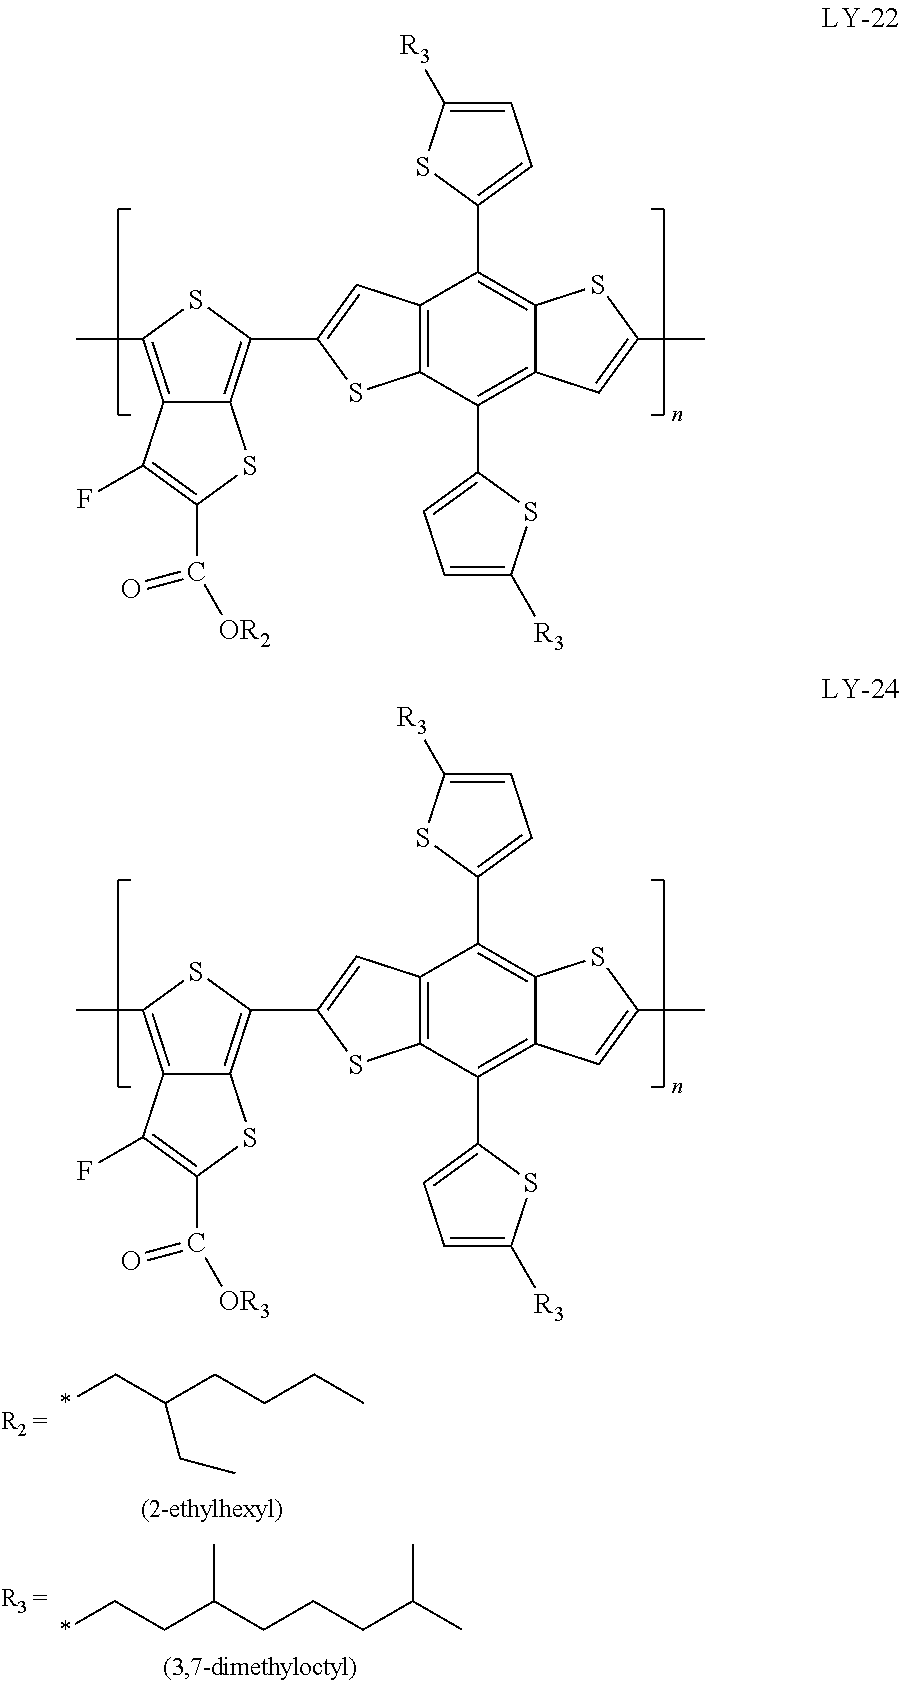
C12=C(C)SC(C3=CC4=C(S3)C(C3=CC=C([R3])S3)=C3C(=C4C4=CC=C([R3])S4)SC(C)=C3)=C1SC(C(=O)[OR2])=C2F.C12=C(C)SC(C3=CC4=C(S3)C(C3=CC=C([R3])S3)=C3C(=C4C4=CC=C([R3])S4)SC(C)=C3)=C1SC(C(=O)[OR3])=C2F.*CC(CCCC)CC.*CCC(CCCC(C)C)C
